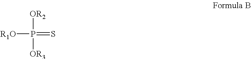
[OR2]P([OR3])(=S)[R1O]
